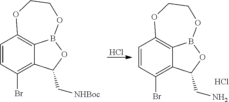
C1=CC(Br)=C2C3=C1OCCOB3OC2C[NHBoc].Cl.C1=CC(Br)=C2C3=C1OCCOB3OC2CN.Cl
